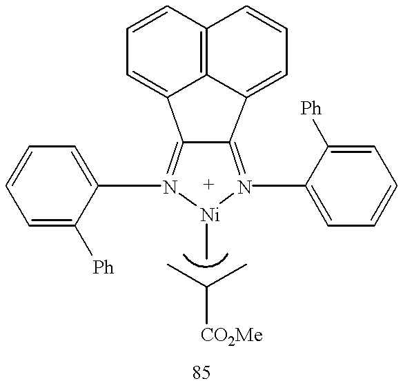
C12=N(C3=CC=CC=C3[Ph])[Ni](C)N(C3=CC=CC=C3[Ph])=C1C1=CC=CC3=C1C2=CC=C3.CC(C)[CO2Me]
